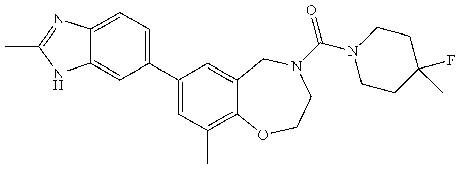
C12=CC(C3=CC(C)=C4C(=C3)CN(C(=O)N3CCC(F)(C)CC3)CCO4)=CC=C1N=C(C)N2
